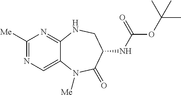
N1=C([Me])N=C2C(=C1)N([Me])C(=O)C(NC(=O)OC(C)(C)C)CN2
